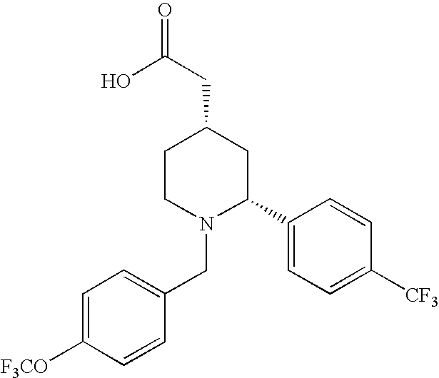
C1=C([F3CO])C=CC(CN2C(C3=CC=C([CF3])C=C3)CC(CC(=O)O)CC2)=C1
